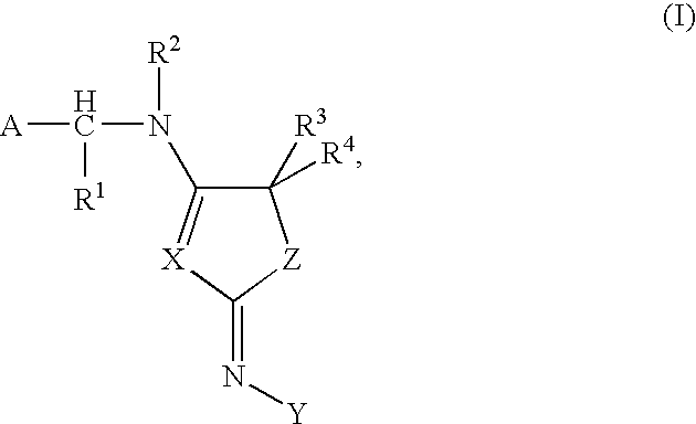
C1([R3])([R4])C(N([R2])C([A])[R1])=[X]C(=N[Y])[Z]1
